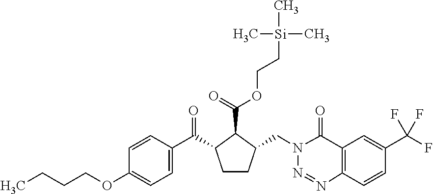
CCCCOC1=CC=C(C(=O)C2CCC(CN3N=NC4=C(C3=O)C=C(C(F)(F)F)C=C4)C2C(=O)OCC[Si](C)(C)C)C=C1
